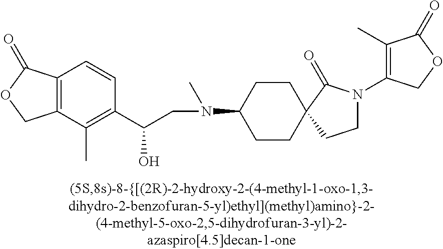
C1CC2(CCC1N(CC(C1=C(C)C3=C(C=C1)C(=O)OC3)O)C)C(=O)N(C1=C(C)C(=O)OC1)CC2
